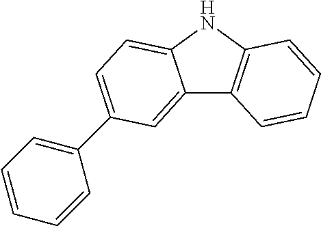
C12=CC(C3=CC=CC=C3)=CC=C1NC1=C2C=CC=C1
